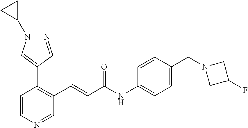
C1=CN=CC(C=CC(NC2=CC=C(CN3CC(F)C3)C=C2)=O)=C1C1=CN(C2CC2)N=C1
